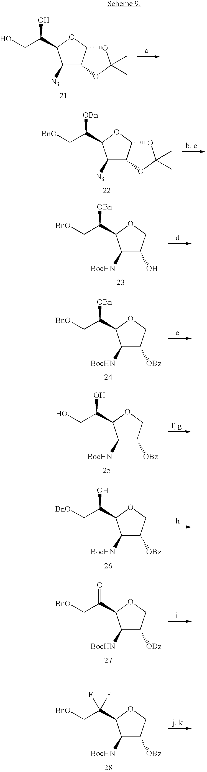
C1([N3])C2C(OC1C(CO)O)OC(C)(C)O2.C1([N3])C2C(OC1C(C[BnO])[OBn])OC(C)(C)O2.C1([BocHN])C(O)COC1C(C[BnO])[OBn].C1([BocHN])C([OBz])COC1C(C[BnO])[OBn].C1([BocHN])C([OBz])COC1C(CO)O.C1([BocHN])C([OBz])COC1C(C[BnO])O.C1([BocHN])C([OBz])COC1C(C[BnO])=O.C1([BocHN])C([OBz])COC1C(C[BnO])(F)F
